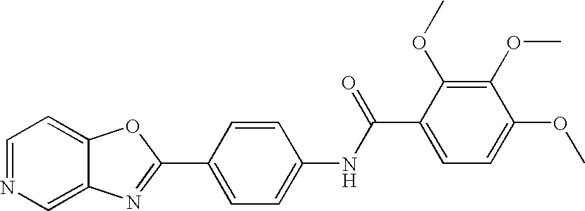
C12=CN=CC=C1OC(C1=CC=C(NC(C3=CC=C(OC)C(OC)=C3OC)=O)C=C1)=N2
